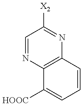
C1=NC2=C(N=C1[X2])C=CC=C2[HOOC]
